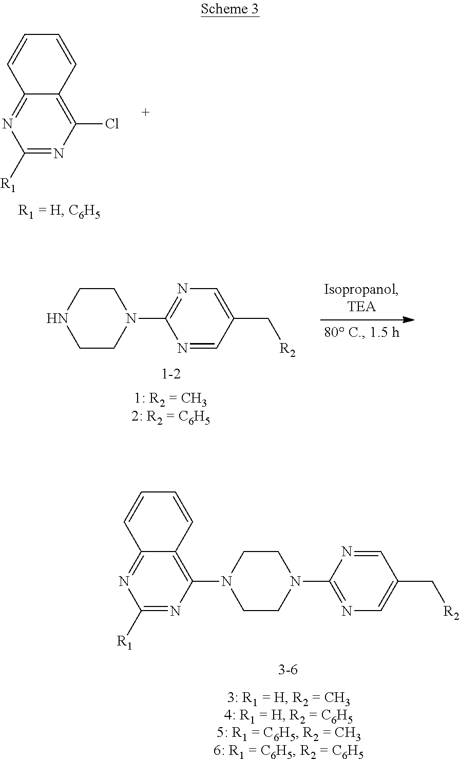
C1=CC2=C(N3CCN(C4=NC=C(C[R2])C=N4)CC3)N=C([R1])N=C2C=C1.C1=CC2=C(Cl)N=C([R1])N=C2C=C1.C1CNCCN1C1=NC=C(C[R2])C=N1
